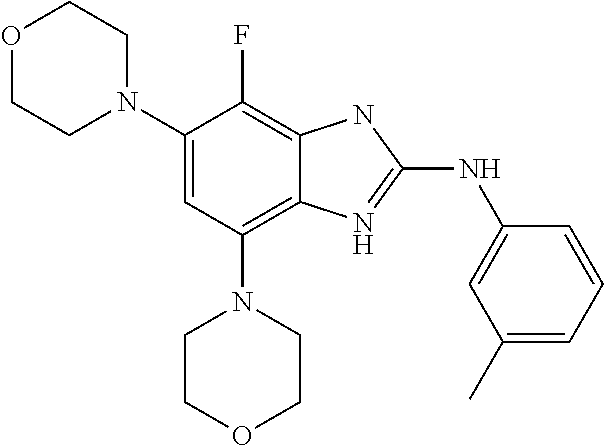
N1(C2=CC(N3CCOCC3)=C3C(=C2F)NC(NC2=CC(C)=CC=C2)=N3)CCOCC1
